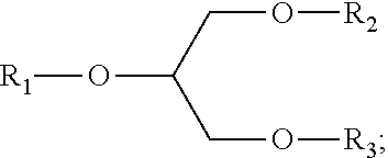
C(O[R3])C(CO[R2])O[R1]
